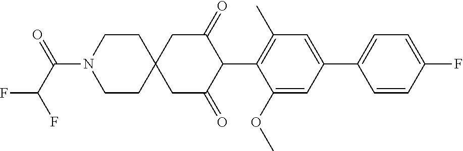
C1(OC)=CC(C2=CC=C(F)C=C2)=CC(C)=C1C1C(=O)CC2(CC1=O)CCN(C(C(F)F)=O)CC2
